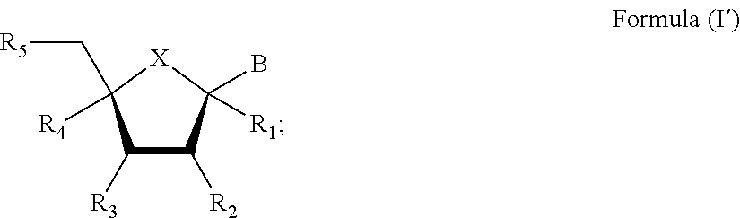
C1([R3])C([R2])C([R1])(B)[X]C1(C[R5])[R4]
